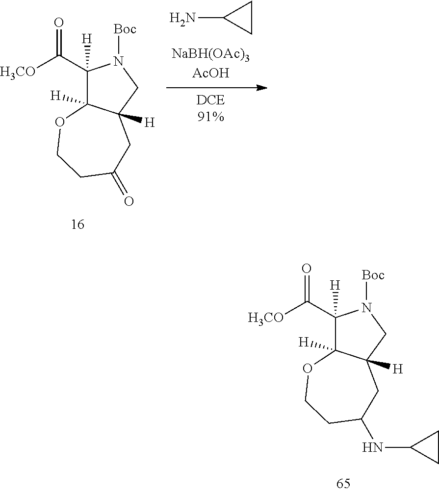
NC1CC1.C1(C([H3CO])=O)([H])C2([H])C([H])(CN1[Boc])CC(=O)CCO2.C1(C([H3CO])=O)([H])C2([H])C([H])(CN1[Boc])CC(NC1CC1)CCO2
